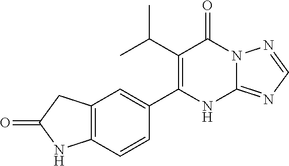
C1(C(C)C)=C(C2=CC3=C(C=C2)NC(=O)C3)NC2=NC=NN2C1=O
